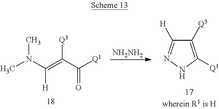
[NH2NH2].N(C(=C(C(=O)[Q1])[Q3])[H])(C)C.N1C([Q1])=C([Q3])C([H])=N1
